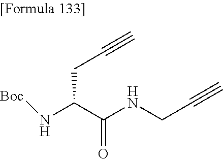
[Boc]NC(C(NCC#C)=O)CC#C
